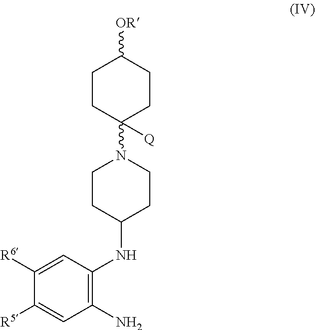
C1([R6])=CC(NC2CCN(C3([Q])CCC([OR])CC3)CC2)=C(N)C=C1[R5]
